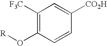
C1([F3C])=C(O[R])C=CC([CO2H])=C1
